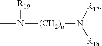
N([(CH2)u]N([R18])[R17])(C)[R19]
